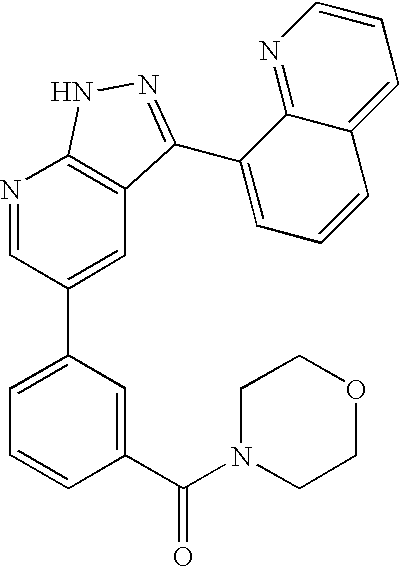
N1=CC(C2=CC=CC(C(=O)N3CCOCC3)=C2)=CC2=C1NN=C2C1=CC=CC2=CC=CN=C12
